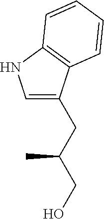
C(C(CO)C)C1=CNC2=C1C=CC=C2
